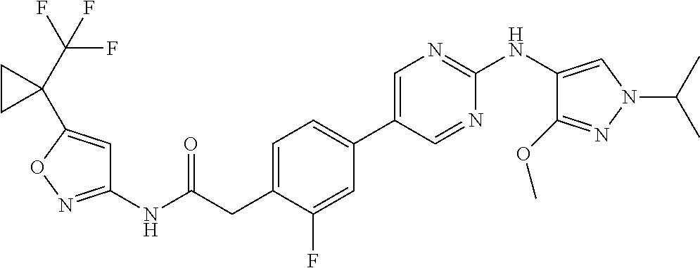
C1(NC(=O)CC2=CC=C(C3=CN=C(NC4=CN(C(C)C)N=C4OC)N=C3)C=C2F)=NOC(C2(C(F)(F)F)CC2)=C1
